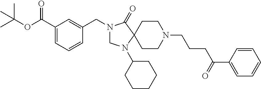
N1(CC2=CC(C(OC(C)(C)C)=O)=CC=C2)CN(C2CCCCC2)C2(C1=O)CCN(CCCC(=O)C1=CC=CC=C1)CC2
